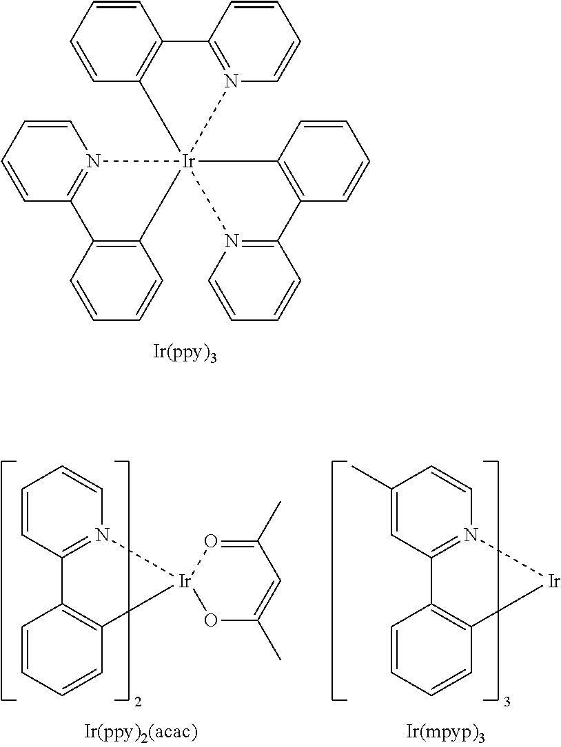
C1=CC=CN2=C1C1=C(C=CC=C1)[Ir]213(N2=C(C=CC=C2)C2=C1C=CC=C2)C1=C(C=CC=C1)C1=N3C=CC=C1.C1=C(C)C=CN2=C1C1=C(C=CC=C1)[Ir]2.C1=CC=CN2=C1C1=C(C=CC=C1)[Ir]21OC(C)=CC(C)=O1
